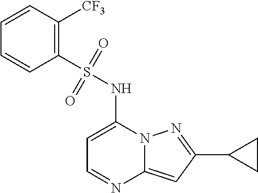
C1=C(NS(C2=C([CF3])C=CC=C2)(=O)=O)N2C(=CC(C3CC3)=N2)N=C1
